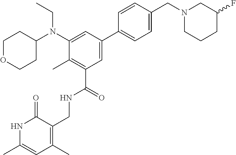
C1OCCC(N(C2=CC(C3=CC=C(CN4CCCC(F)C4)C=C3)=CC(C(NCC3=C(C)C=C(C)NC3=O)=O)=C2C)CC)C1
